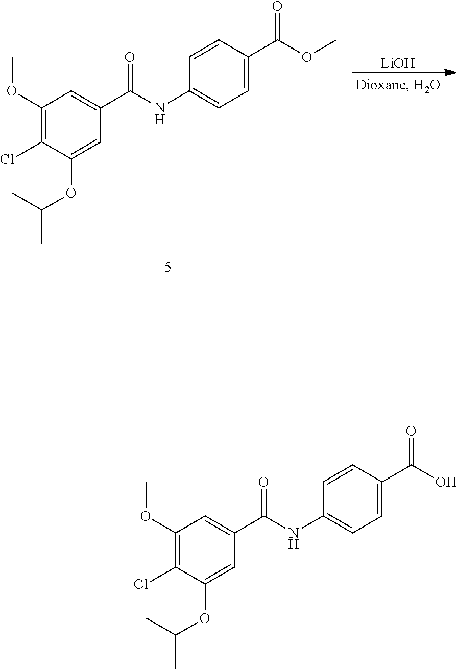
C1(OC)=C(Cl)C(OC(C)C)=CC(C(NC2=CC=C(C(OC)=O)C=C2)=O)=C1.[LiOH].C1(OC)=C(Cl)C(OC(C)C)=CC(C(NC2=CC=C(C(O)=O)C=C2)=O)=C1
